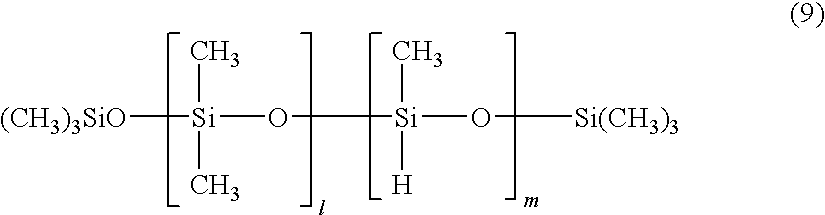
[Si]([(CH3)3SiO])(O[Si](O[Si(CH3)3])(C)[H])(C)C
